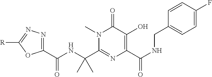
N1(C)C(C(C)(NC(=O)C2=NN=C([R])O2)C)=NC(C(=O)NCC2=CC=C(F)C=C2)=C(O)C1=O
